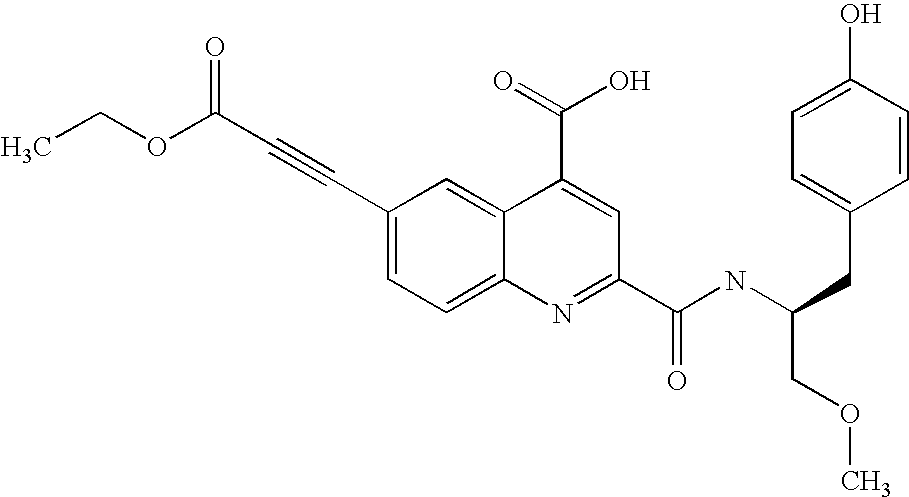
C(C#CC1=CC=C2C(=C1)C(C(=O)O)=CC(C(NC(CC1=CC=C(O)C=C1)COC)=O)=N2)(OCC)=O
